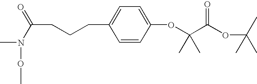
C(CCC1=CC=C(OC(C(OC(C)(C)C)=O)(C)C)C=C1)C(=O)N(C)OC
